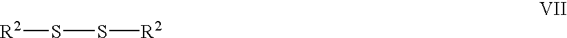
[R2]SS[R2]
